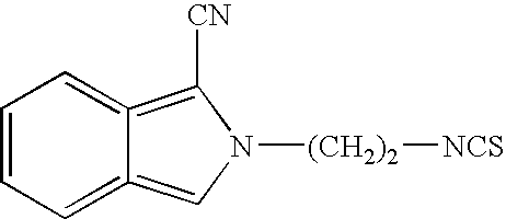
C1=CC=C2=CN([(CH2)2][NCS])C([CN])=C2=C1
